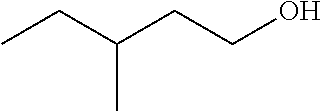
C(CCO)(CC)C
